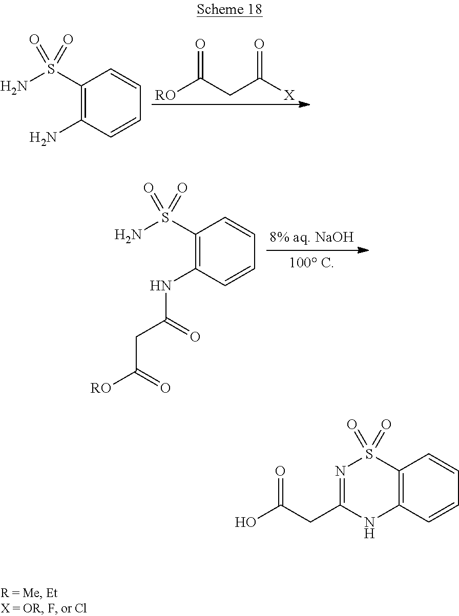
C1(S(N)(=O)=O)=C(N)C=CC=C1.O=C([RO])CC(=O)[X].C1(S(N)(=O)=O)=C(NC(=O)CC(=O)[RO])C=CC=C1.C12=C(C=CC=C1)NC(CC(=O)O)=NS2(=O)=O
